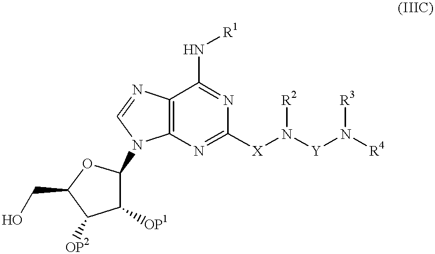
C12=C(N=C([X]N([Y]N([R4])[R3])[R2])N=C1N[R1])N(C1OC(CO)C([OP2])C1[OP1])C=N2
